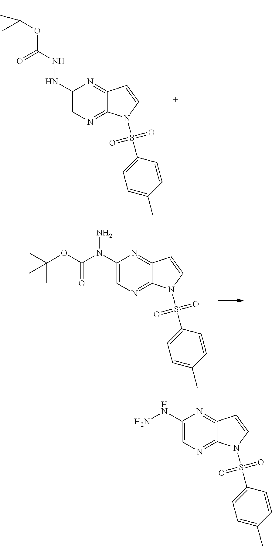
C1(NNC(OC(C)(C)C)=O)=CN=C2C(=N1)C=CN2S(C1=CC=C(C)C=C1)(=O)=O.C1(N(C(OC(C)(C)C)=O)N)=CN=C2C(=N1)C=CN2S(C1=CC=C(C)C=C1)(=O)=O.C1(NN)=CN=C2C(=N1)C=CN2S(C1=CC=C(C)C=C1)(=O)=O
